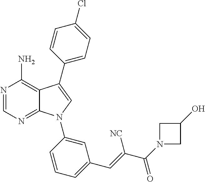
N1=CN=C2C(=C1N)C(C1=CC=C(Cl)C=C1)=CN2C1=CC(C=C(C(N2CC(O)C2)=O)[NC])=CC=C1
